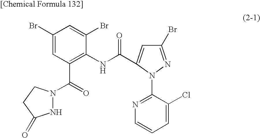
C1(Br)=CC(C(=O)N2NC(=O)CC2)=C(NC(C2=CC(Br)=NN2C2=NC=CC=C2Cl)=O)C(Br)=C1
